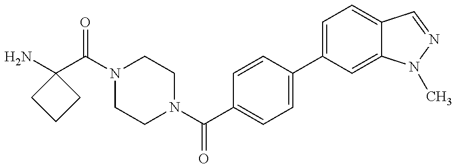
NC1(C(N2CCN(C(C3=CC=C(C4=CC=C5C(=C4)N(C)N=C5)C=C3)=O)CC2)=O)CCC1
